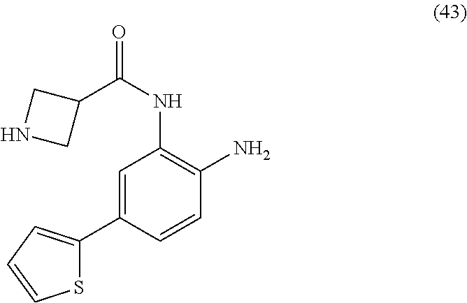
C1(C(NC2=C(N)C=CC(C3=CC=CS3)=C2)=O)CNC1
